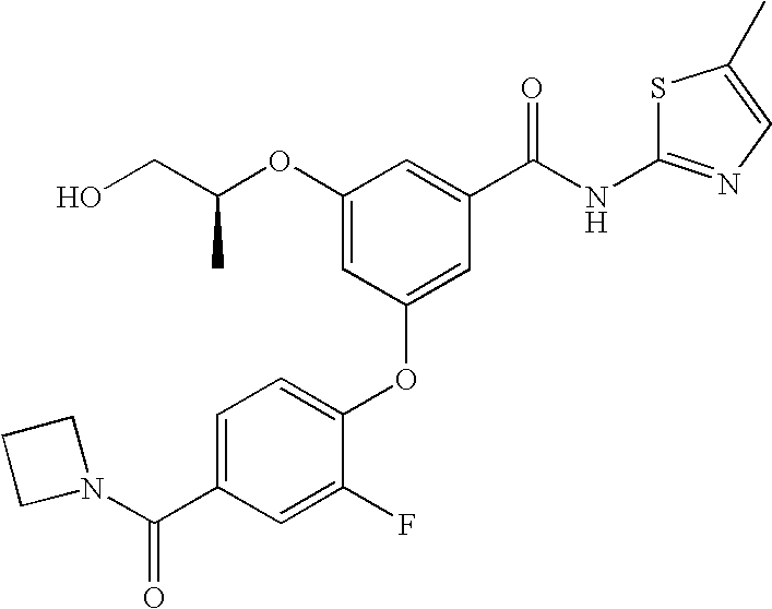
O(C1=CC(OC2=CC=C(C(N3CCC3)=O)C=C2F)=CC(C(NC2=NC=C(C)S2)=O)=C1)C(CO)C
